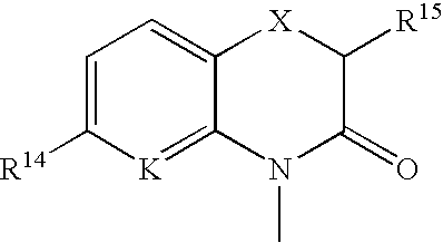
C1=C([R14])[K]=C2C(=C1)[X]C([R15])C(=O)N2C
